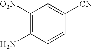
C1([O2N])=C(N)C=CC([CN])=C1
